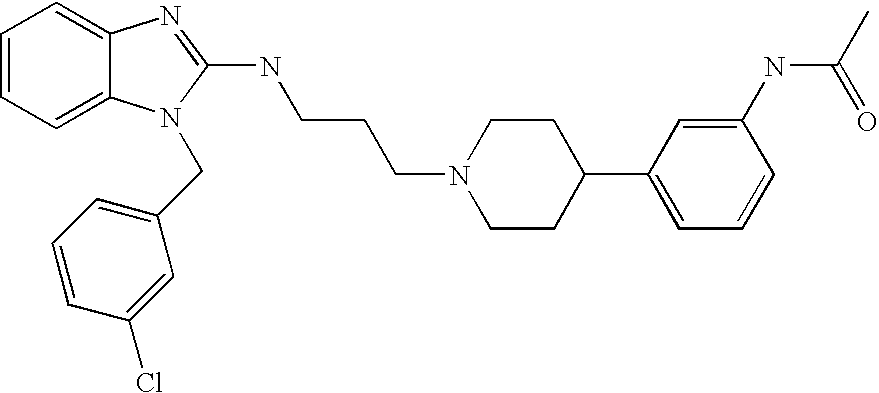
C1=CC=C2C(=C1)N=C(NCCCN1CCC(C3=CC=CC(NC(C)=O)=C3)CC1)N2CC1=CC=CC(Cl)=C1
